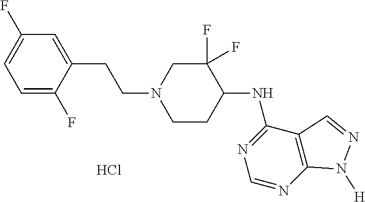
C1=C(F)C(CCN2CCC(NC3=NC=NC4=C3C=NN4[H])C(F)(F)C2)=CC(F)=C1.Cl
